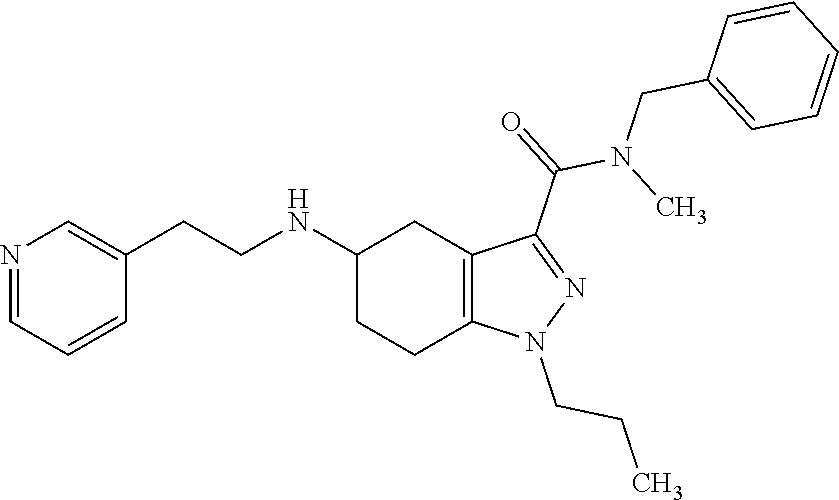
C1(NCCC2=CN=CC=C2)CCC2=C(C1)C(C(N(C)CC1=CC=CC=C1)=O)=NN2CCC
